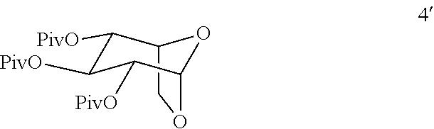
C12COC(C([PivO])C([PivO])C1[PivO])O2
